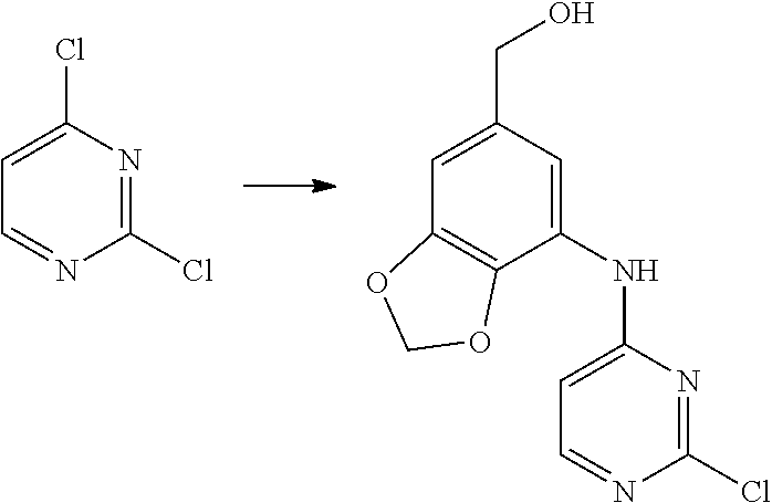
C1(Cl)=NC(Cl)=CC=N1.C1(NC2=CC=NC(Cl)=N2)=CC(CO)=CC2=C1OCO2
